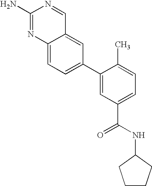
C12=CC(C3=CC(C(NC4CCCC4)=O)=CC=C3C)=CC=C1N=C(N)N=C2
